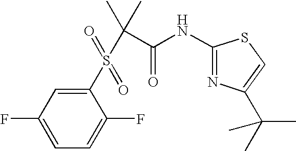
C1(F)=CC=C(F)C(S(C(C(=O)NC2=NC(C(C)(C)C)=CS2)(C)C)(=O)=O)=C1
